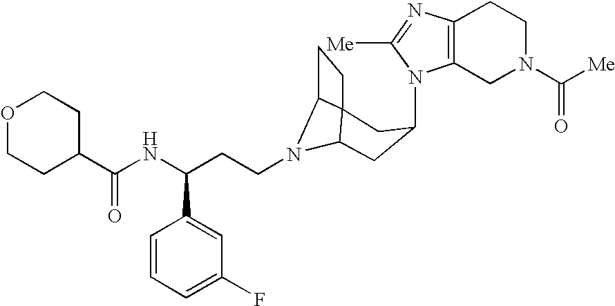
N1(C2CC3N(CCC(NC(C4CCOCC4)=O)C4=CC(F)=CC=C4)C4C3(CC4)C2)C2=C(N=C1[Me])CCN(C([Me])=O)C2
